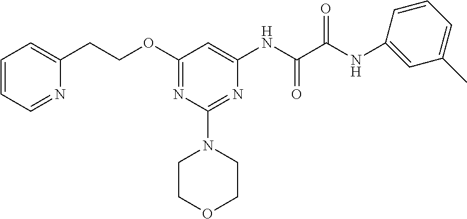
N(C1=CC(OCCC2=CC=CC=N2)=NC(N2CCOCC2)=N1)C(C(NC1=CC(C)=CC=C1)=O)=O
